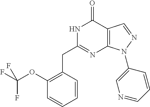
C1(OC(F)(F)F)=C(CC2=NC3=C(C(=O)N2)C=NN3C2=CN=CC=C2)C=CC=C1
